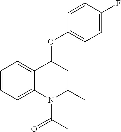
C1=CC=C2C(=C1)C(OC1=CC=C(F)C=C1)CC(C)N2C(C)=O
